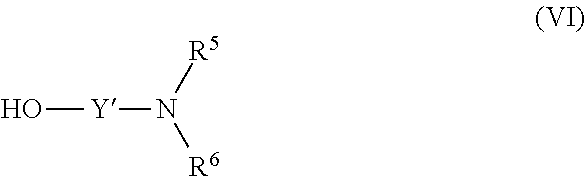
O[Y]N([R6])[R5]
